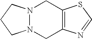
N12N(CC3=C(C1)SC=N3)CCC2
